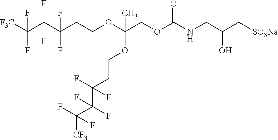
[F3C]C(C(C(CCOC(COC(NCC(C[SO3Na])O)=O)(OCCC(C(C([CF3])(F)F)(F)F)(F)F)C)(F)F)(F)F)(F)F
